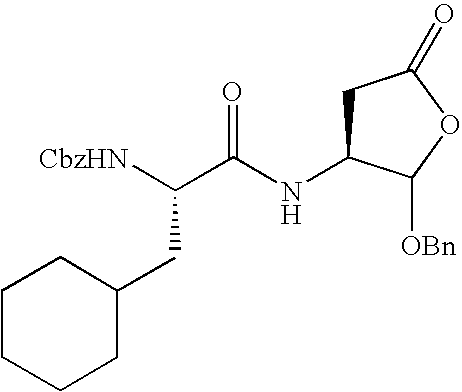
C1CCCC(CC([CbzHN])C(NC2CC(=O)OC2[OBn])=O)C1
